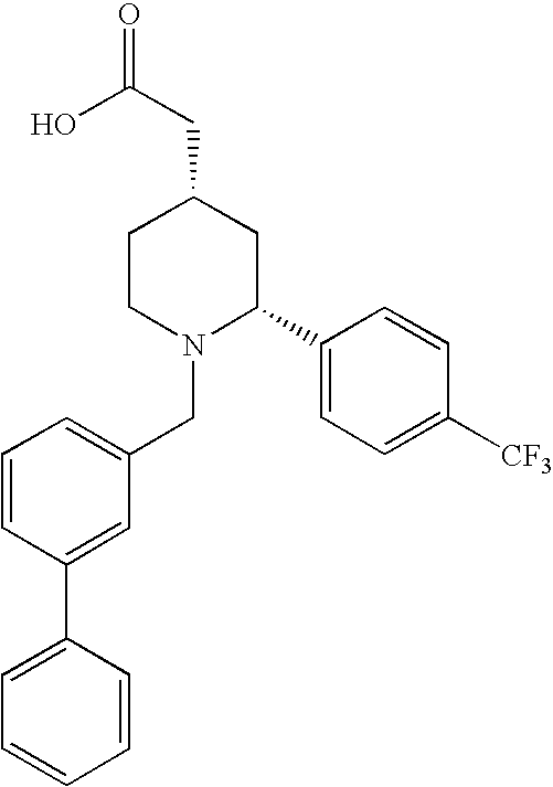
C1=CC(C2=CC=CC=C2)=CC(CN2C(C3=CC=C([CF3])C=C3)CC(CC(=O)O)CC2)=C1
